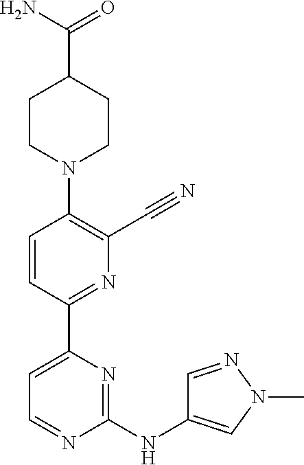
C1=CC(C2=CC=NC(NC3=CN(C)N=C3)=N2)=NC(C#N)=C1N1CCC(C(N)=O)CC1
